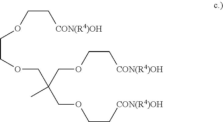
C(COCC(COCC[CON(R4)OH])(COCC[CON(R4)OH])C)OCC[CON(R4)OH]
